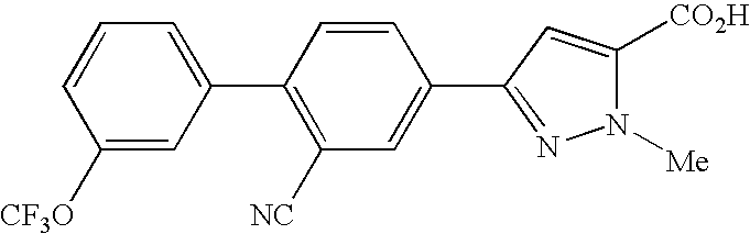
C1([CF3O])=CC(C2=C([NC])C=C(C3=NN([Me])C([CO2H])=C3)C=C2)=CC=C1
